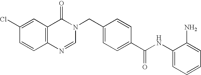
C1(NC(C2=CC=C(CN3C(=O)C4=C(C=CC(Cl)=C4)N=C3)C=C2)=O)=CC=CC=C1N
